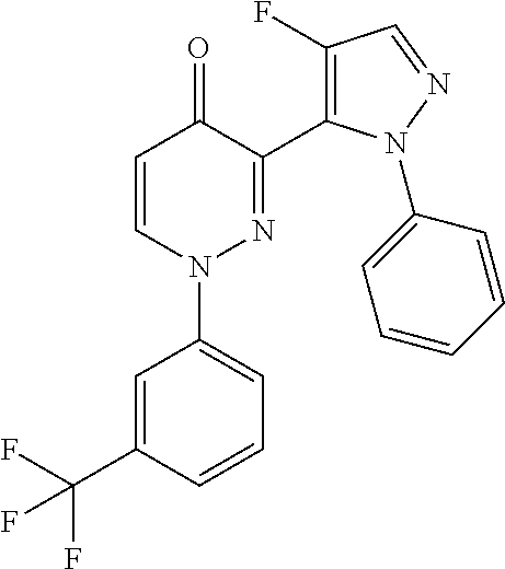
C1=CN(C2=CC=CC(C(F)(F)F)=C2)N=C(C2=C(F)C=NN2C2=CC=CC=C2)C1=O
